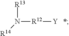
N([R12][Y])([R13])[R14]
